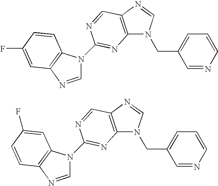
C12=C(N=CN1CC1=CC=CN=C1)C=NC(N1C=NC3=C1C=CC(F)=C3)=N2.C12=C(N=CN1CC1=CC=CN=C1)C=NC(N1C=NC3=C1C=C(F)C=C3)=N2
